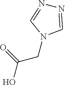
OC(CN1C=NN=C1)=O
